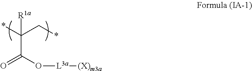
*C(C*)(C(=O)O[L3a][(X)m3a])[R1a]
